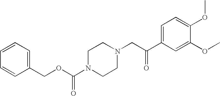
C(OC(N1CCN(CC(C2=CC=C(OC)C(OC)=C2)=O)CC1)=O)C1=CC=CC=C1
